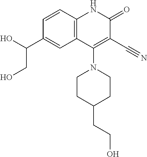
C1=CC2=C(C=C1C(CO)O)C(N1CCC(CCO)CC1)=C(C#N)C(=O)N2
